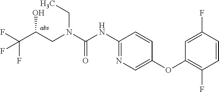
N(C(=O)NC1=NC=C(OC2=C(F)C=CC(F)=C2)C=C1)(CC)CC(C(F)(F)F)O
